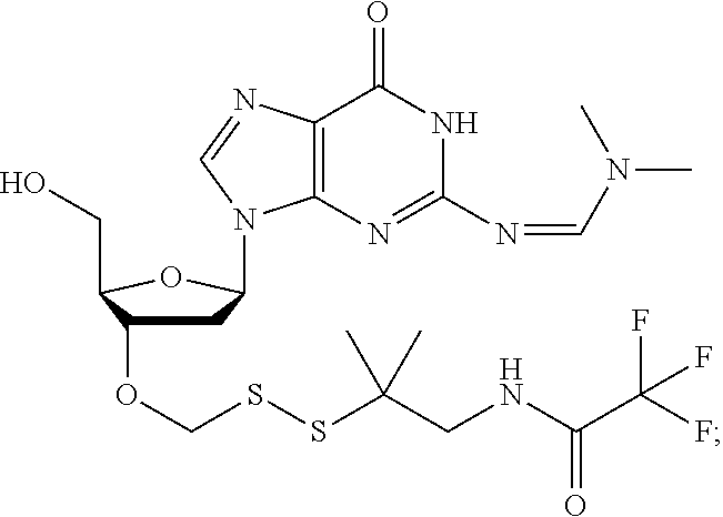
C1C(OCSSC(CNC(C(F)(F)F)=O)(C)C)C(CO)OC1N1C2=C(C(=O)NC(N=CN(C)C)=N2)N=C1
